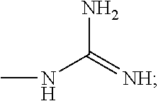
CNC(N)=[NH]
